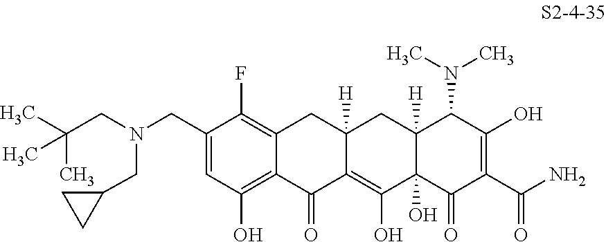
C1(CN(CC2CC2)CC(C)(C)C)=CC(O)=C2C(=C1F)CC1([H])C(=C(O)C3(O)C([H])(C1)C(N(C)C)C(O)=C(C(N)=O)C3=O)C2=O
